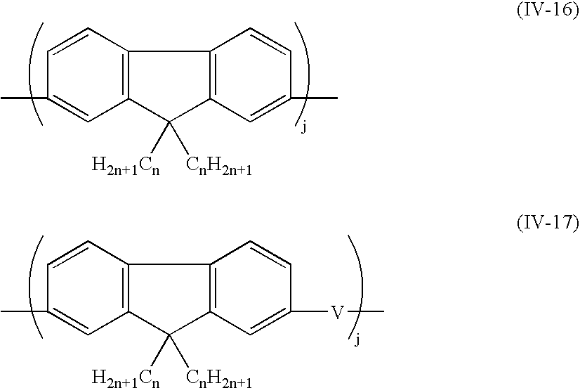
C12=C(C=CC(C)=C1)C1=C(C2([H2n+1Cn])[CnH2n+1])C=C(C)C=C1.C12=C(C=CC(C)=C1)C1=C(C2([H2n+1Cn])[CnH2n+1])C=C([V]C)C=C1
